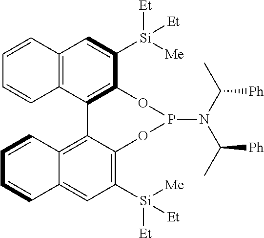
C12=C(C3=C(C([Si]([Me])([Et])[Et])=C1)OP(N(C(C)[Ph])C(C)[Ph])OC1=C([Si]([Me])([Et])[Et])C=C4C(=C31)C=CC=C4)C=CC=C2
